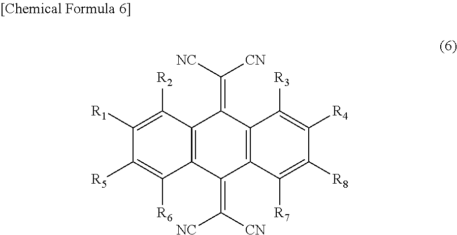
C12=C(C(=C([CN])[NC])C3=C(C1=C([NC])[CN])C([R3])=C([R4])C([R8])=C3[R7])C([R6])=C([R5])C([R1])=C2[R2]
